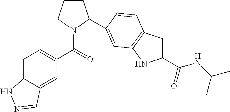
C1CCN(C(=O)C2=CC=C3C(=C2)C=NN3)C1C1=CC2=C(C=C(C(NC(C)C)=O)N2)C=C1
